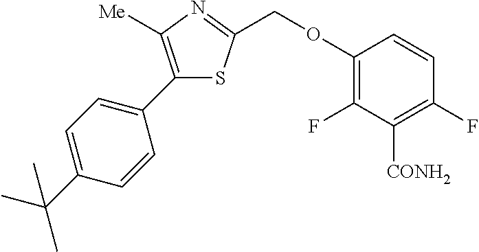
C1(C2=CC=C(C(C)(C)C)C=C2)=C([Me])N=C(COC2=C(F)C([CONH2])=C(F)C=C2)S1
